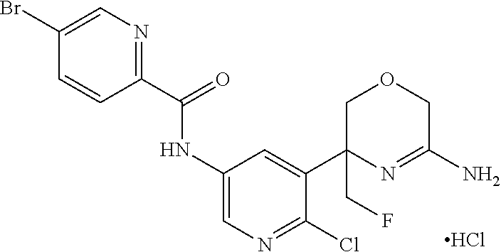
C1(Br)=CN=C(C(NC2=CN=C(Cl)C(C3(CF)N=C(N)COC3)=C2)=O)C=C1.Cl
